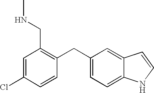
C1=C(Cl)C=CC(CC2=CC=C3C(=C2)C=CN3)=C1CNC
